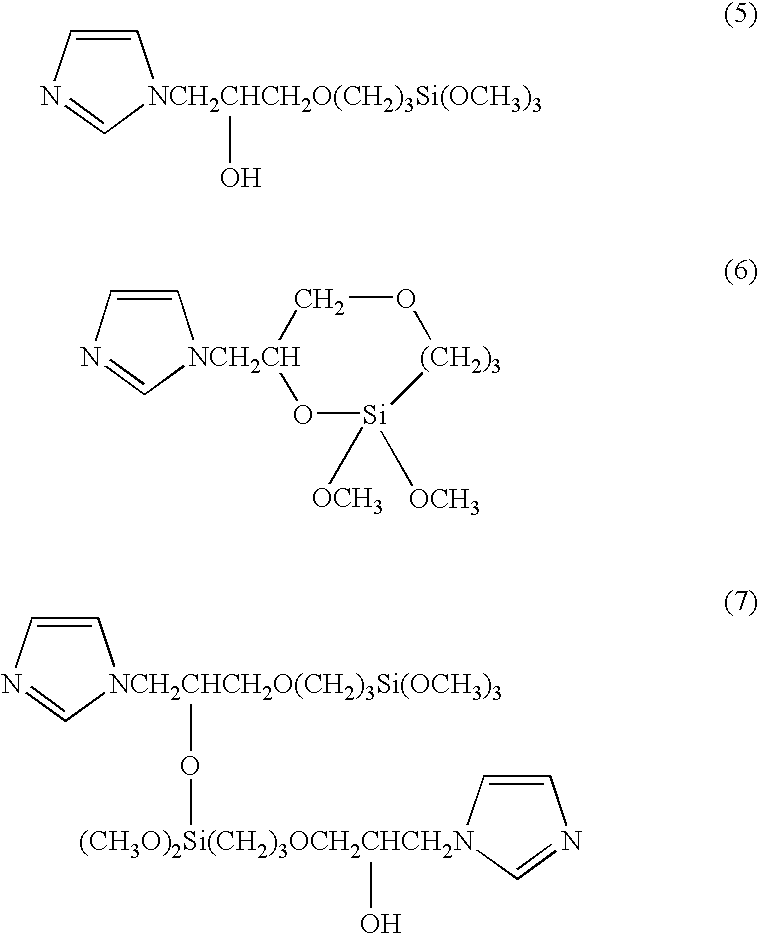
C1=CN=C[NCH2CHCH2O(CH2)3Si(OCH3)3]1O.C1=CN=C[NCH2CH]12CO[(CH2)3][Si]([OCH3])([OCH3])O2.C1=CN=C[NCH2CHCH2O(CH2)3Si(OCH3)3]1O[(CH3O)2Si(CH2)3OCH2CHCH2N]1(O)C=CN=C1
